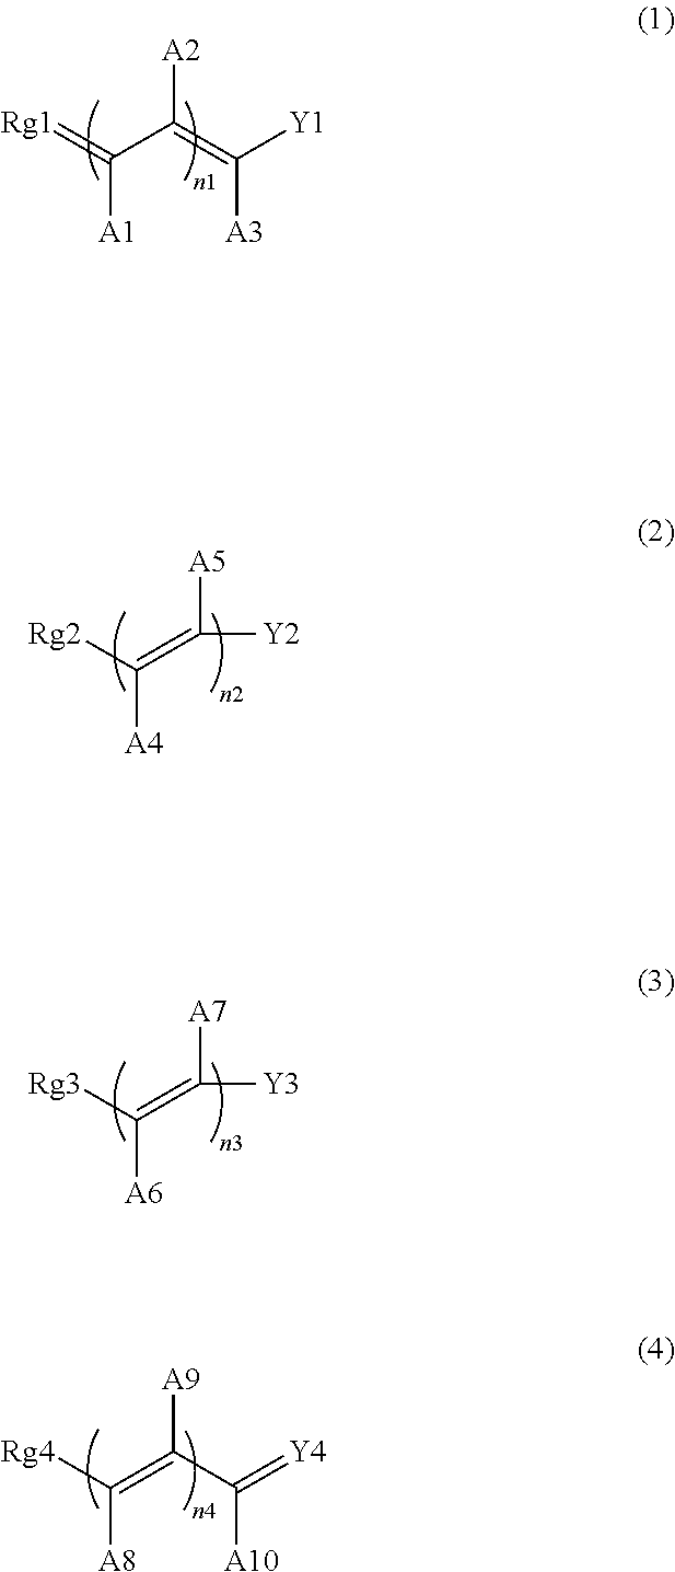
[A1]C(=[Rg1])C(=C([Y1])[A3])[A2].[A4]C([Rg2])=C([Y2])[A5].[A6]C([Rg3])=C([Y3])[A7].[A8]C([Rg4])=C(C(=[Y4])[A10])[A9]
